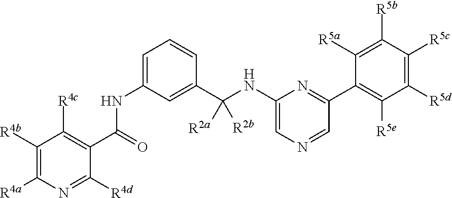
C1([R4b])=C([R4a])N=C([R4d])C(C(=O)NC2=CC=CC(C(NC3=CN=CC(C4=C([R5e])C([R5d])=C([R5c])C([R5b])=C4[R5a])=N3)([R2b])[R2a])=C2)=C1[R4c]
